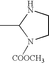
CC1NCCN1[COOCH3]
